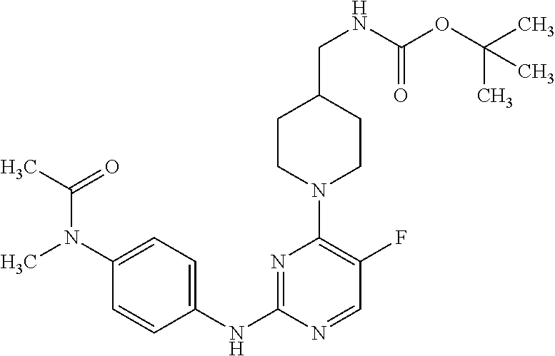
C1CN(C2=C(F)C=NC(NC3=CC=C(N(C)C(=O)C)C=C3)=N2)CCC1CNC(OC(C)(C)C)=O
